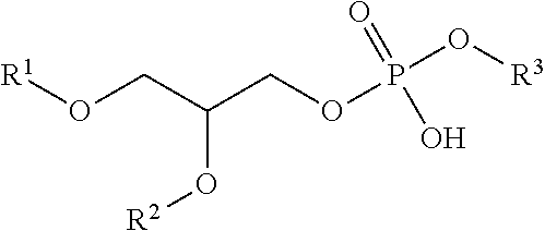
[R1]OCC(COP(O[R3])(O)=O)O[R2]
